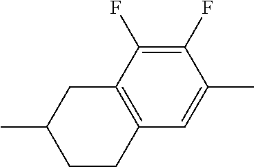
C1(F)=C(F)C2=C(C=C1C)CCC(C)C2
